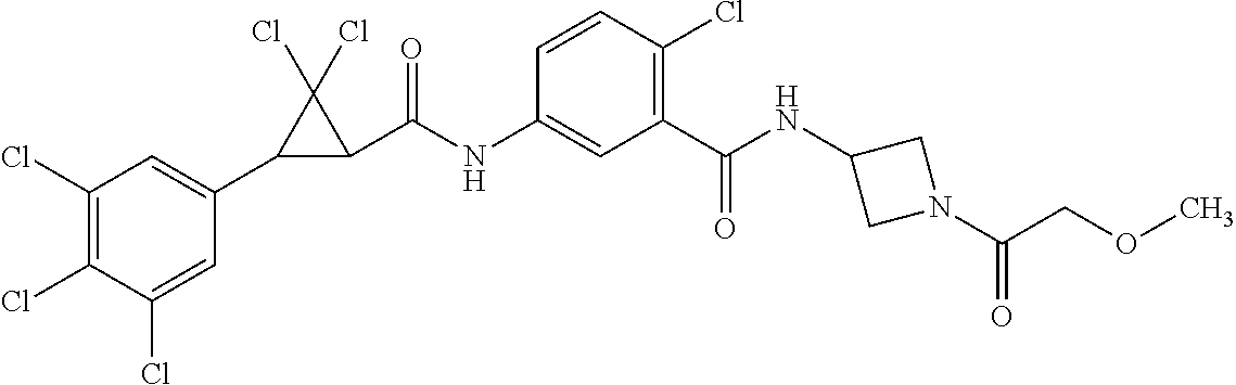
C1(Cl)=C(Cl)C(Cl)=CC(C2C(C(NC3=CC(C(=O)NC4CN(C(COC)=O)C4)=C(Cl)C=C3)=O)C2(Cl)Cl)=C1
